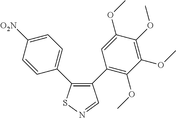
C1=CC(C2=C(C3=C(OC)C(OC)=C(OC)C(OC)=C3)C=NS2)=CC=C1[O2N]
